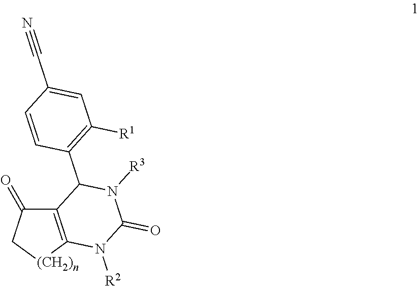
C12=C([(CH2)n]CC1=O)N([R2])C(=O)N([R3])C2C1=C([R1])C=C(C#N)C=C1
